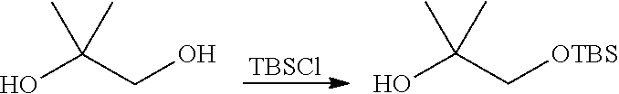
OC(C)(C)CO.[TBSCl].OC(C)(C)C[OTBS]
